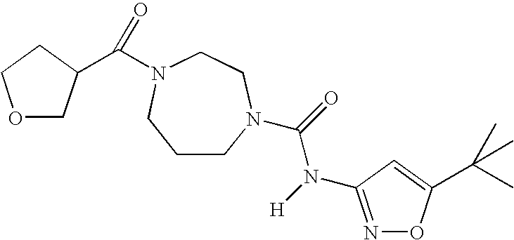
C1CN(C(=O)N([H])C2=NOC(C(C)(C)C)=C2)CCN(C(=O)C2COCC2)C1
